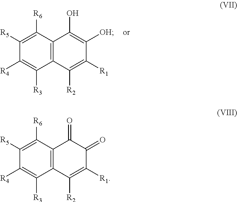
C12=C(C([R2])=C([R1])C(=O)C1=O)C([R3])=C([R4])C([R5])=C2[R6].C1([R5])=C([R6])C2=C(C([R3])=C1[R4])C([R2])=C([R1])C([OH])=C2O
